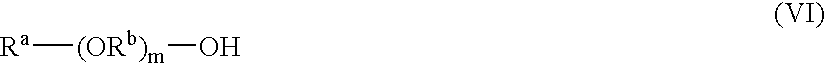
[Ra][(ORb)m]O
